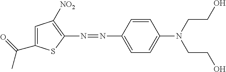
N(=NC1=CC=C(N(CCO)CCO)C=C1)C1=C([NO2])C=C(C(C)=O)S1
